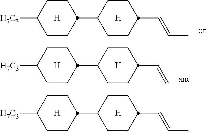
C1CC([H7C3])CCC1C1CCC(C=CC)CC1.[H].[H].C1CC([H7C3])CCC1C1CCC(C=CC)CC1.[H].[H].C1CC([H7C3])CCC1C1CCC(C=C)CC1.[H].[H]
